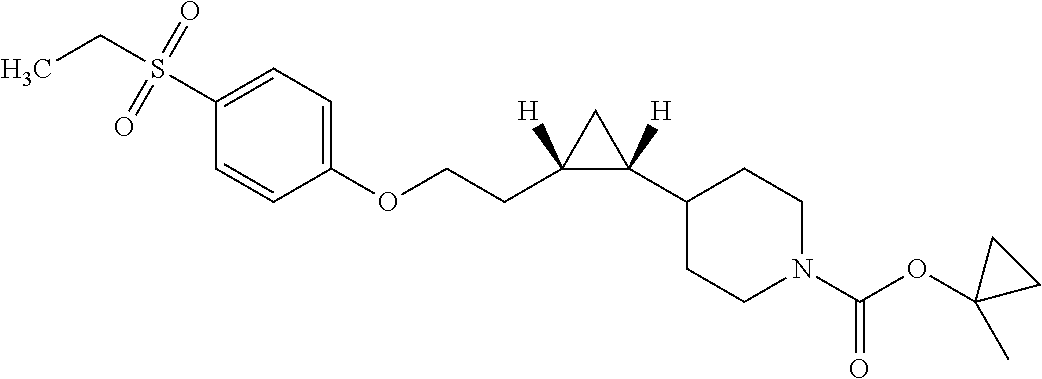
S(C1=CC=C(OCCC2([H])C([H])(C3CCN(C(OC4(C)CC4)=O)CC3)C2)C=C1)(CC)(=O)=O
